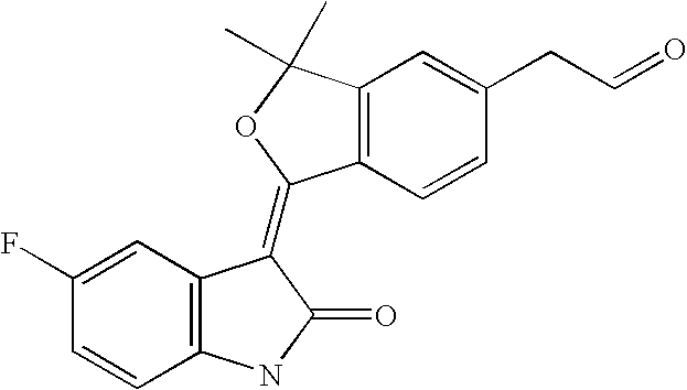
C12=C(C=CC(CC=O)=C1)C(=C1C3=C(C=CC(F)=C3)NC1=O)OC2(C)C
